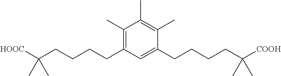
C1(C)=C(CCCCC([HOOC])(C)C)C=C(CCCCC([COOH])(C)C)C(C)=C1C
